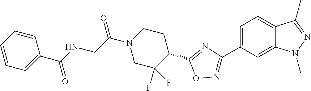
C(C(N1CC(F)(F)C(C2=NC(C3=CC=C4C(=C3)N(C)N=C4C)=NO2)CC1)=O)NC(=O)C1=CC=CC=C1
